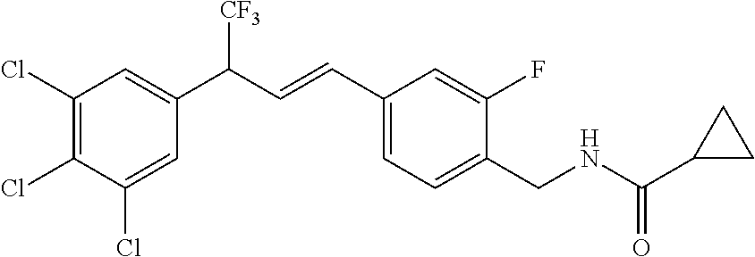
C1(Cl)=C(Cl)C(Cl)=CC(C(C=CC2=CC=C(CNC(=O)C3CC3)C(F)=C2)[CF3])=C1
